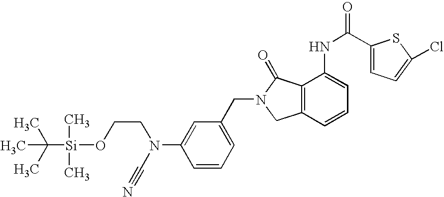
C1=CC=C(CN2CC3=C(C2=O)C(NC(=O)C2=CC=C(Cl)S2)=CC=C3)C=C1N(CCO[Si](C)(C)C(C)(C)C)C#N
